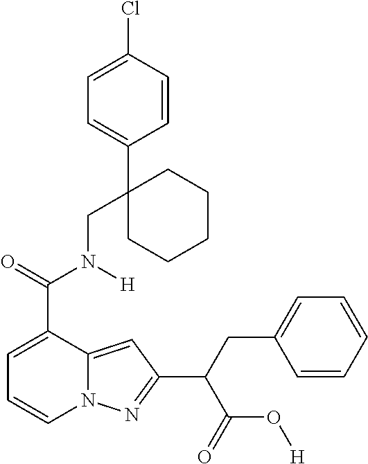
C1=C(C(=O)N(CC2(C3=CC=C(Cl)C=C3)CCCCC2)[H])C2=CC(C(C(=O)O[H])CC3=CC=CC=C3)=NN2C=C1
